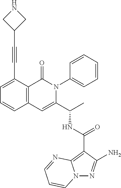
N12N=C(N)C(C(NC(C3=CC4=C(C(=O)N3C3=CC=CC=C3)C(C#CC3CNC3)=CC=C4)C)=O)=C1N=CC=C2
